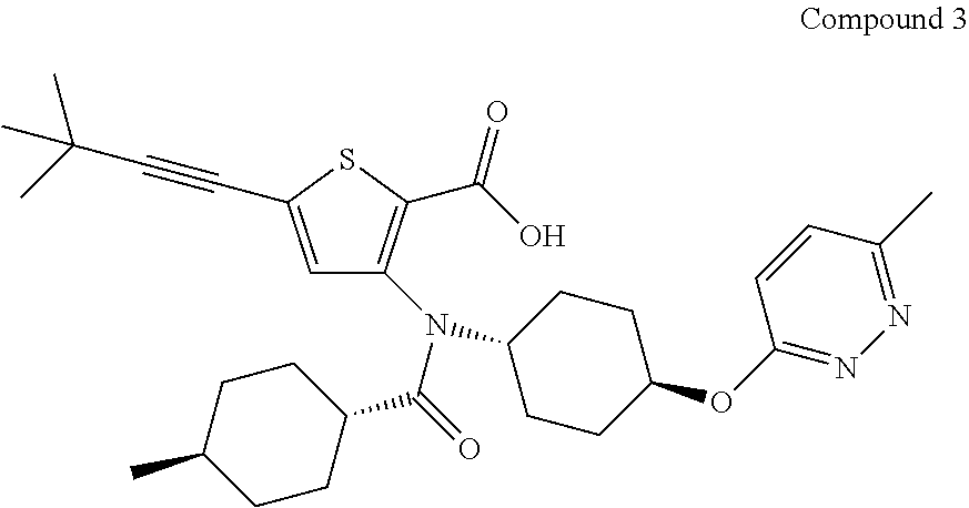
C1=C(C#CC(C)(C)C)SC(C(=O)O)=C1N(C(=O)C1CCC(C)CC1)C1CCC(OC2=NN=C(C)C=C2)CC1
